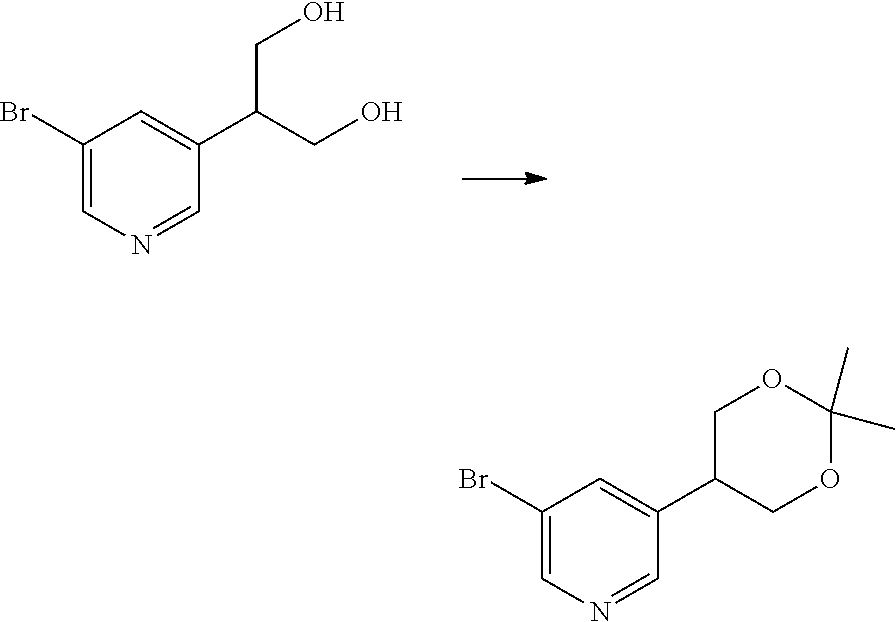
C1(Br)=CN=CC(C(CO)CO)=C1.C1(Br)=CN=CC(C2COC(C)(C)OC2)=C1
